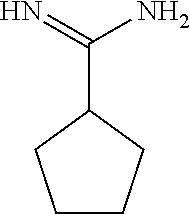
C1CCC(C(=N)N)C1
